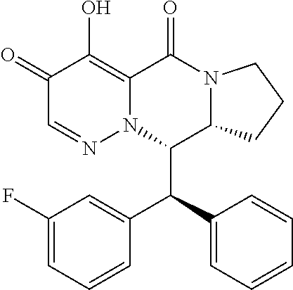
C1(=O)C=NN2C(=C1O)C(=O)N1C(C2C(C2=CC=CC=C2)C2=CC(F)=CC=C2)CCC1
